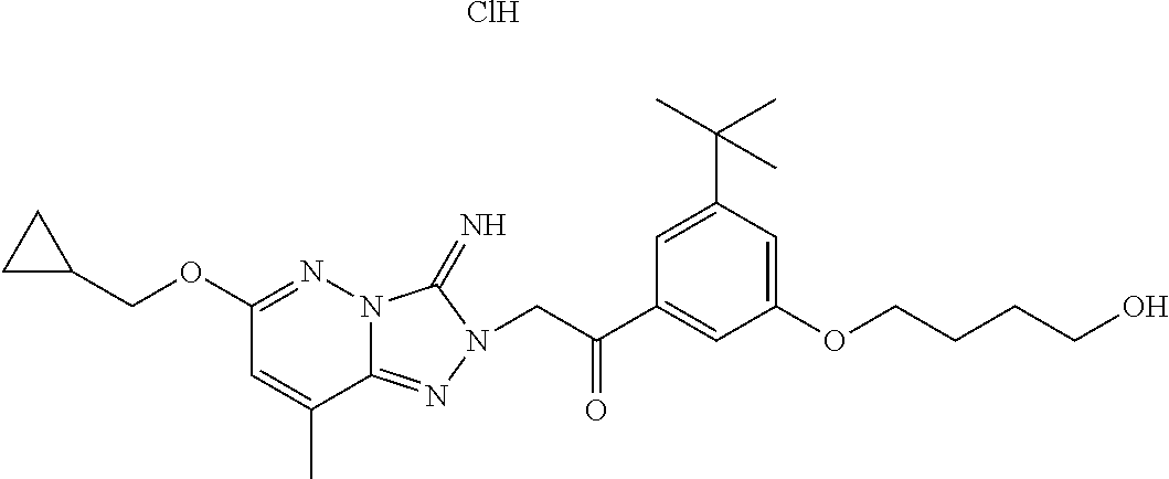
N12C(=NN(CC(C3=CC(OCCCCO)=CC(C(C)(C)C)=C3)=O)C1=N)C(C)=CC(OCC1CC1)=N2.Cl
